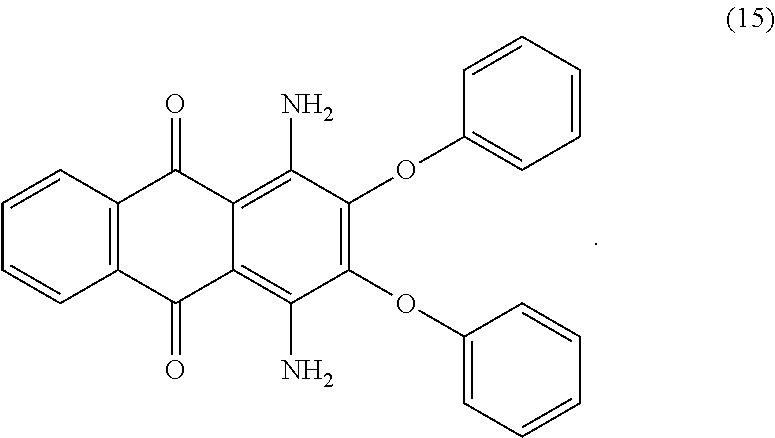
C12=C(C(=O)C3=C(N)C(OC4=CC=CC=C4)=C(OC4=CC=CC=C4)C(N)=C3C1=O)C=CC=C2
